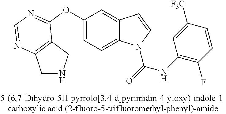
C1(OC2=NC=NC3=C2CNC3)=CC=C2C(=C1)C=CN2C(=O)NC1=C(F)C=CC([CF3])=C1
